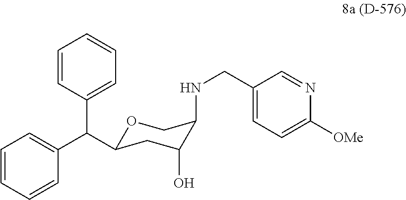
O1C(C(C2=CC=CC=C2)C2=CC=CC=C2)CC(O)C(NCC2=CC=C([OMe])N=C2)C1
